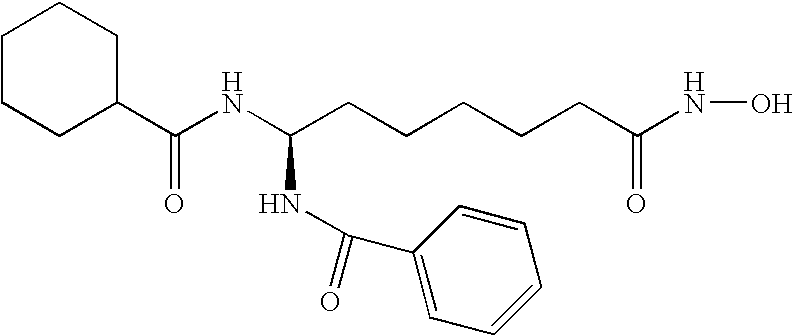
C(CCCCCC(NO)=O)(NC(C1CCCCC1)=O)NC(C1=CC=CC=C1)=O
